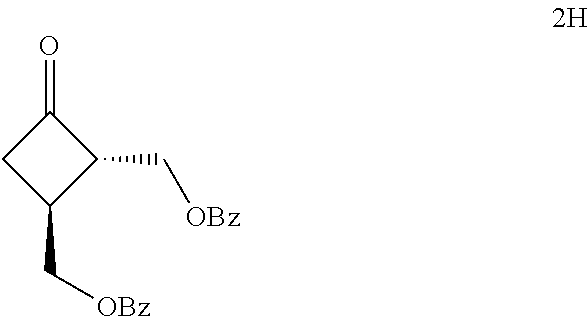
C1(=O)CC(C[OBz])C1C[OBz]
